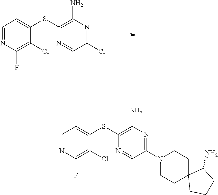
C1=NC(F)=C(Cl)C(SC2=C(N)N=C(Cl)C=N2)=C1.C1=NC(F)=C(Cl)C(SC2=C(N)N=C(N3CCC4(CC3)CCCC4N)C=N2)=C1
